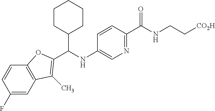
C12=C(C=CC(F)=C1)OC(C(NC1=CN=C(C(NCC[CO2H])=O)C=C1)C1CCCCC1)=C2C
